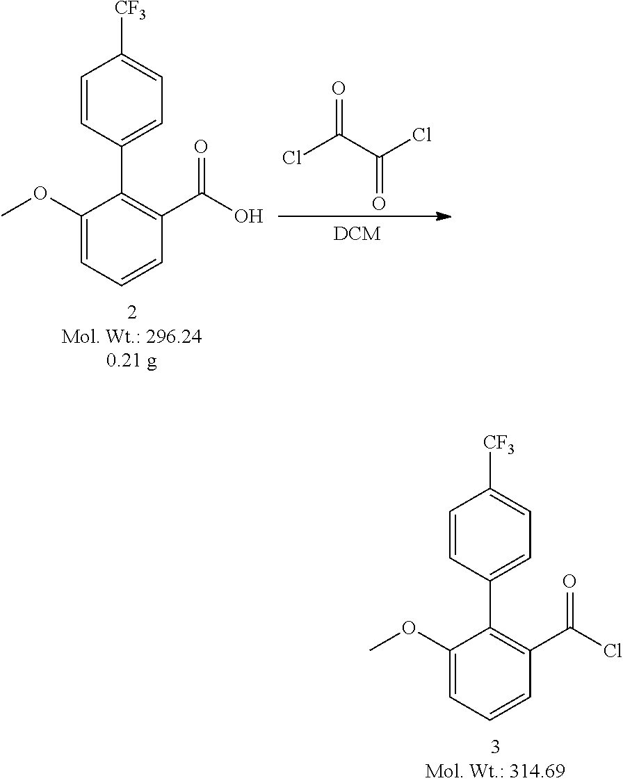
C1(OC)=CC=CC(C(O)=O)=C1C1=CC=C([CF3])C=C1.O=C(Cl)C(=O)Cl.C1(OC)=CC=CC(C(Cl)=O)=C1C1=CC=C([CF3])C=C1
